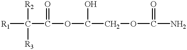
[R1]C(C(OC(COC(N)=O)O)=O)([R2])[R3]
